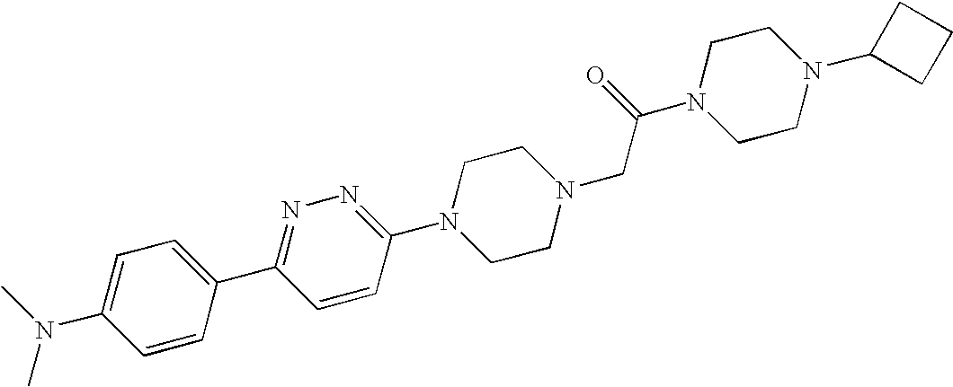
CN(C)C1=CC=C(C2=NN=C(N3CCN(CC(N4CCN(C5CCC5)CC4)=O)CC3)C=C2)C=C1
